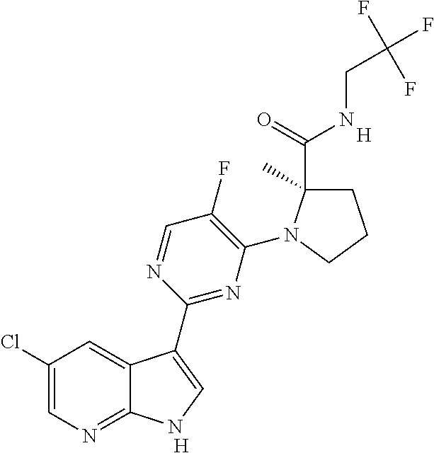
[H].[H].C1(Cl)=CN=C2C(=C1)C(C1=NC(N3C(C(=O)NCC(F)(F)F)(C)CCC3)=C(F)C=N1)=CN2
